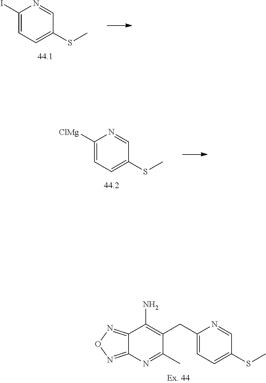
C12=NON=C1N=C(C)C(CC1=CC=C(SC)C=N1)=C2N.C1(I)=CC=C(SC)C=N1.C1([ClMg])=CC=C(SC)C=N1
